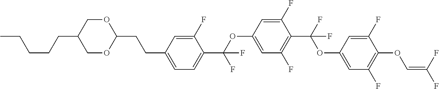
C1OC(CCC2=CC=C(C(OC3=CC(F)=C(C(F)(OC4=CC(F)=C(OC=C(F)F)C(F)=C4)F)C(F)=C3)(F)F)C(F)=C2)OCC1CCCCC
